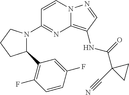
C1=CN2C(=C(NC(=O)C3(C#N)CC3)C=N2)N=C1N1C(C2=C(F)C=CC(F)=C2)CCC1
